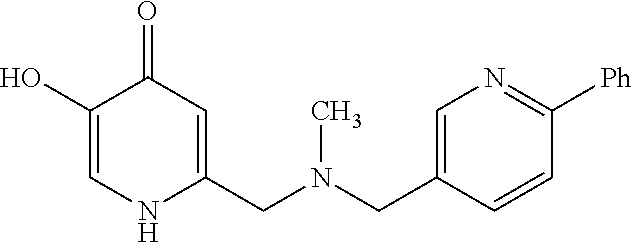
C1(O)=CNC(CN(CC2=CN=C([Ph])C=C2)C)=CC1=O
